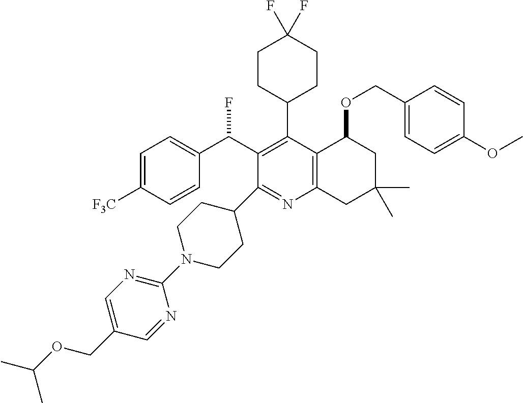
C1=C([F3C])C=CC(C(C2=C(C3CCC(F)(F)CC3)C3=C(N=C2C2CCN(C4=NC=C(COC(C)C)C=N4)CC2)CC(C)(C)CC3OCC2=CC=C(OC)C=C2)F)=C1
